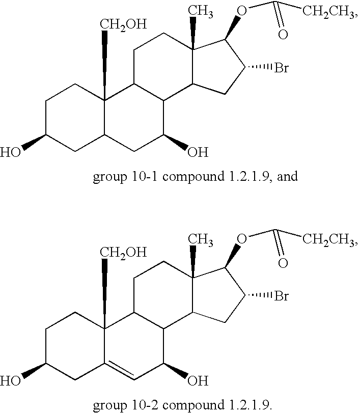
C1C(O)CC2C([CH2OH])(C1)C1C(C(O)C2)C2C(C)(CC1)C(OC([CH2CH3])=O)C(Br)C2.C1C(O)CC2=CC(O)C3C(C2([CH2OH])C1)CCC1(C)C3CC(Br)C1OC([CH2CH3])=O
